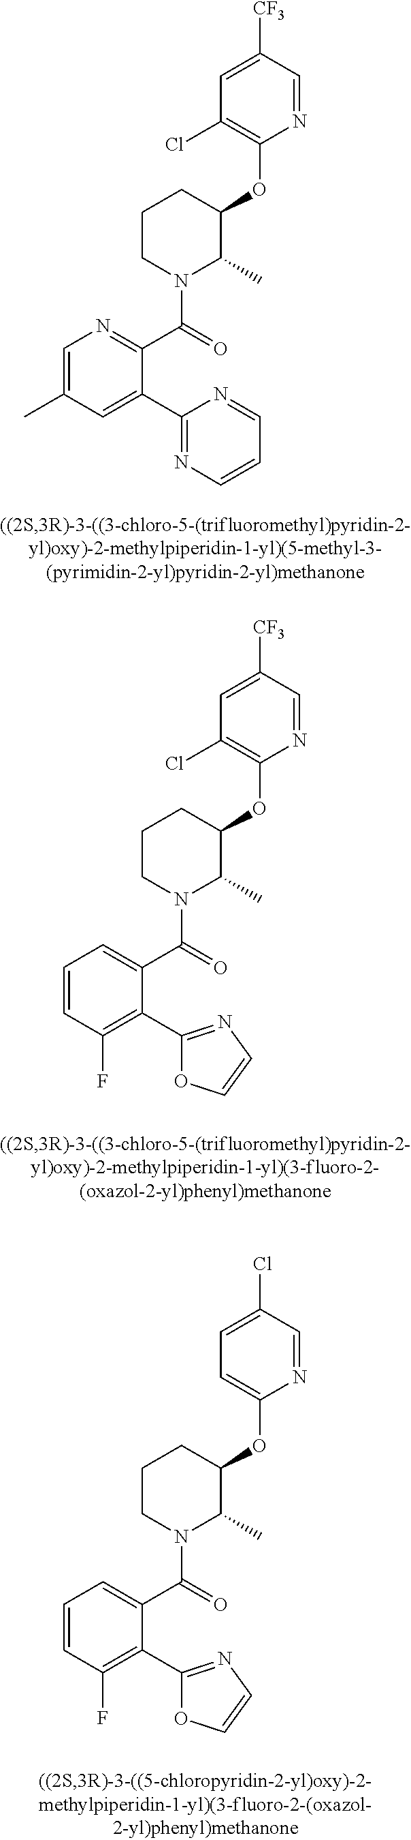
C1(OC2CCCN(C(C3=NC=C(C)C=C3C3=NC=CC=N3)=O)C2C)=C(Cl)C=C([CF3])C=N1.C1(OC2CCCN(C(C3=CC=CC(F)=C3C3=NC=CO3)=O)C2C)=C(Cl)C=C([CF3])C=N1.C1(OC2CCCN(C(C3=CC=CC(F)=C3C3=NC=CO3)=O)C2C)=CC=C(Cl)C=N1
